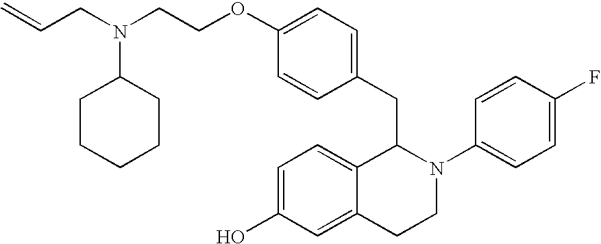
O(C1=CC=C(CC2C3=CC=C(O)C=C3CCN2C2=CC=C(F)C=C2)C=C1)CCN(CC=C)C1CCCCC1
